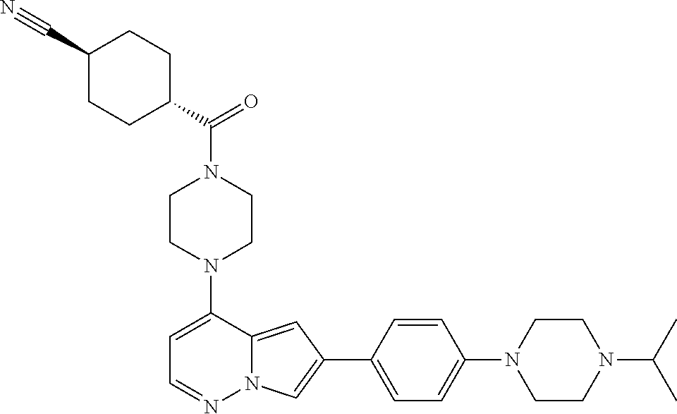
N1(C2=CC=NN3C2=CC(C2=CC=C(N4CCN(C(C)C)CC4)C=C2)=C3)CCN(C(=O)C2CCC(C#N)CC2)CC1
